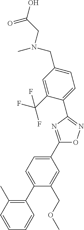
C1(C2=NOC(C3=CC=C(C4=C(C)C=CC=C4)C(COC)=C3)=N2)=CC=C(CN(CC(O)=O)C)C=C1C(F)(F)F
